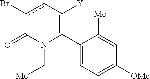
C1(C2=C([Y])cc(Br)C(=O)N2C[Me])=CC=C([OMe])C=C1[Me]
